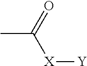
CC(=O)[X][Y]
